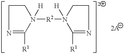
C1CN([H])([R2]N2([H])CCN=C2[R1])C([R1])=N1
